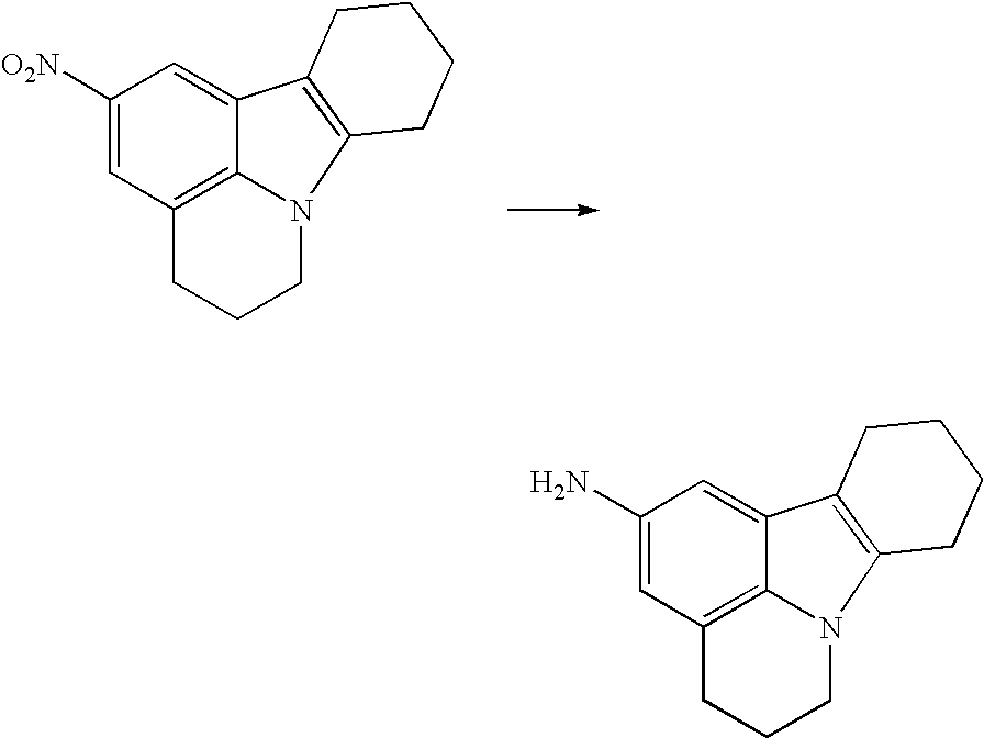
C1([O2N])=CC2=C3C(=C1)C1=C(N3CCC2)CCCC1.C1(N)=CC2=C3C(=C1)C1=C(N3CCC2)CCCC1
